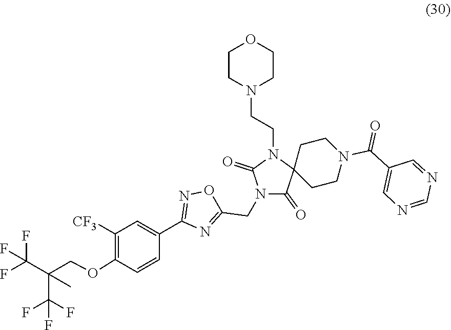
C1(C2=CC([CF3])=C(OCC(C(F)(F)F)(C(F)(F)F)C)C=C2)=NOC(CN2C(=O)C3(CCN(C(C4=CN=CN=C4)=O)CC3)N(CCN3CCOCC3)C2=O)=N1
